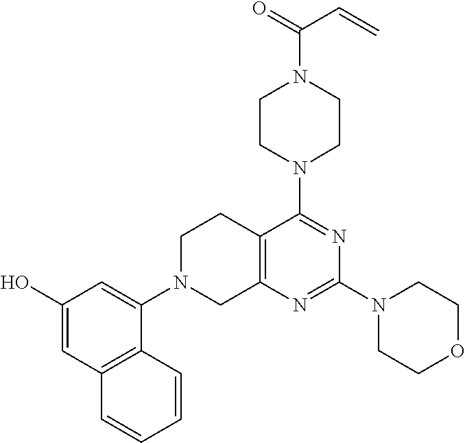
C1(O)=CC2=C(C(N3CC4=C(CC3)C(N3CCN(C(=O)C=C)CC3)=NC(N3CCOCC3)=N4)=C1)C=CC=C2
